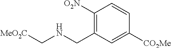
C1([O2N])=C(CNC[MeO2C])C=C([CO2Me])C=C1
